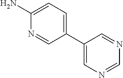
C1(C2=CN=CN=C2)=CC=C(N)N=C1
